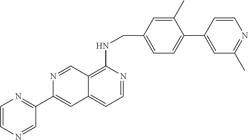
N1=C(C2=CC3=CC=NC(NCC4=CC=C(C5=CC(C)=NC=C5)C(C)=C4)=C3C=N2)C=NC=C1
